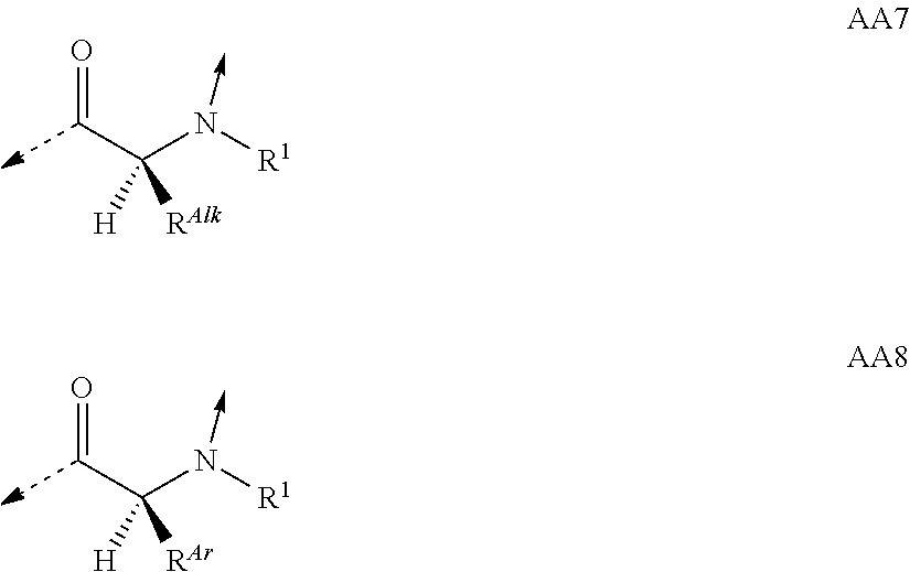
C(C(N([R1])->C)([H])[RAlk])=O.C(C(N([R1])->C)([H])[RAr])=O
